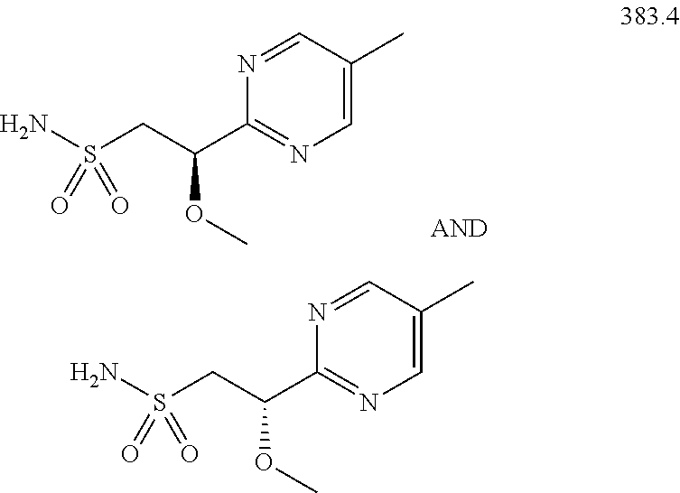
N1=CC(C)=CN=C1C(OC)CS(N)(=O)=O.N1=CC(C)=CN=C1C(OC)CS(N)(=O)=O
